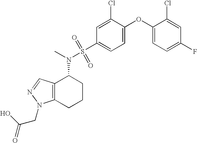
N(C1C2=C(CCC1)N(CC(=O)O)N=C2)(C)S(C1=CC=C(OC2=CC=C(F)C=C2Cl)C(Cl)=C1)(=O)=O
